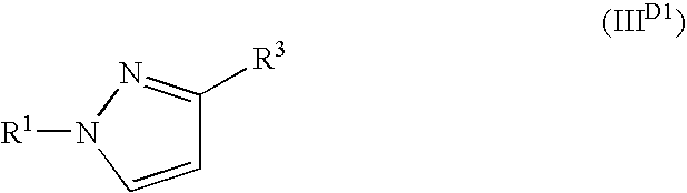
C1=CN([R1])N=C1[R3]
